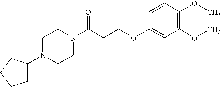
C(CCOC1=CC(OC)=C(OC)C=C1)(=O)N1CCN(C2CCCC2)CC1
